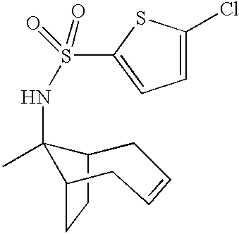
C12CCC(C1(C)NS(C1=CC=C(Cl)S1)(=O)=O)CC=CC2
